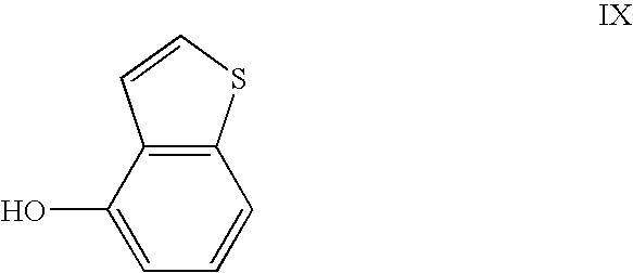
C12=C(C(O)=CC=C1)C=CS2
